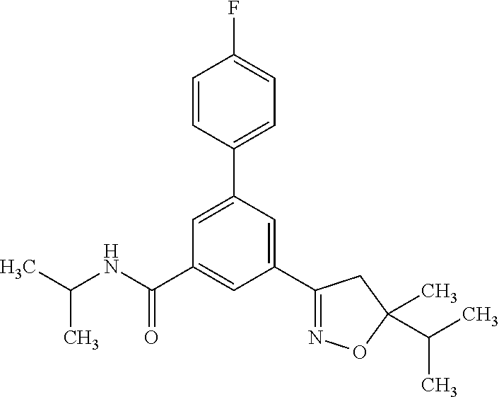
CC(NC(=O)C1=CC(C2=NOC(C)(C(C)C)C2)=CC(C2=CC=C(F)C=C2)=C1)C
